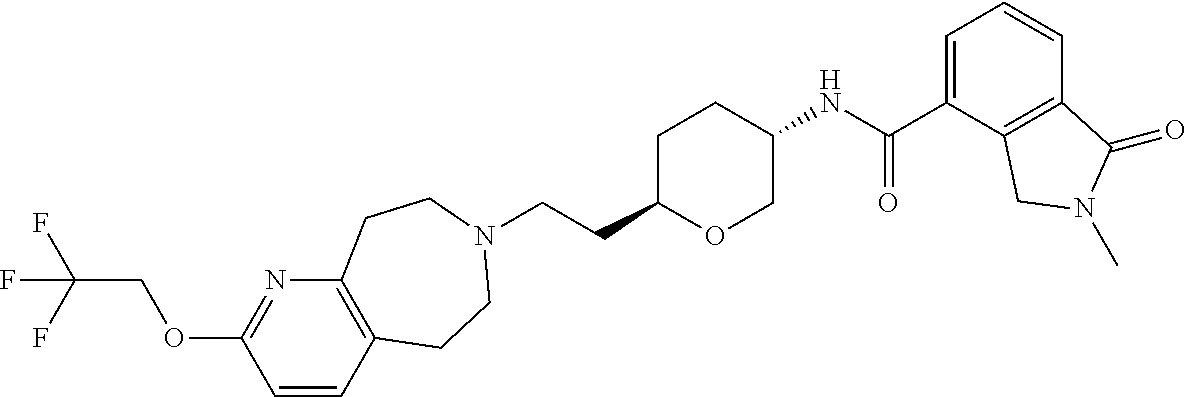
C(CC1OCC(NC(C2=CC=CC3=C2CN(C)C3=O)=O)CC1)N1CCC2=C(N=C(OCC(F)(F)F)C=C2)CC1
